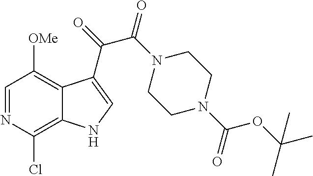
C1=NC(Cl)=C2C(=C1[OMe])C(C(=O)C(N1CCN(C(OC(C)(C)C)=O)CC1)=O)=CN2
